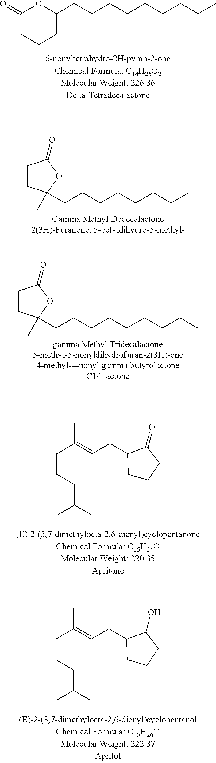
C1(=O)CCCC(CCCCCCCCC)O1.C1CC(CCCCCCCC)(C)OC1=O.C1CC(CCCCCCCCC)(C)OC1=O.C1(CC=C(CCC=C(C)C)C)CCCC1=O.C1(CC=C(CCC=C(C)C)C)CCCC1O
